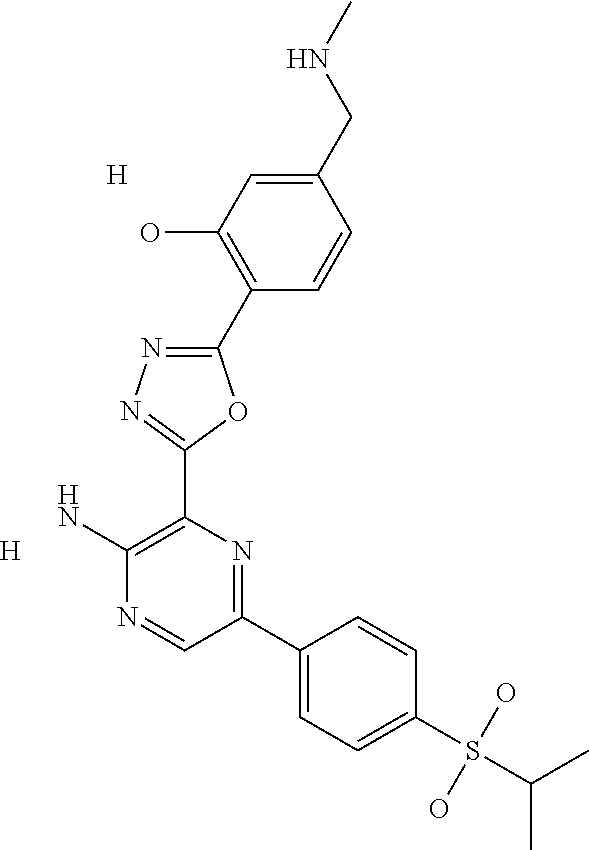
NC1=C(C2=NN=C(C3=C(O)C=C(CNC)C=C3)O2)N=C(C2=CC=C(S(O)(O)C(C)C)C=C2)C=N1.[H].[H]
